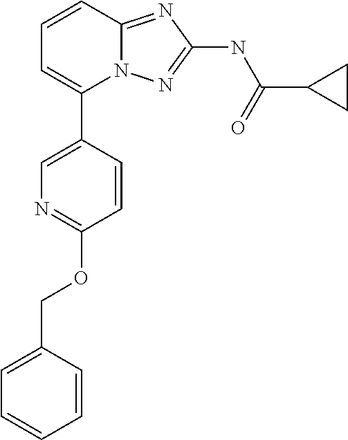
C1=CC(COC2=NC=C(C3=CC=CC4=NC(NC(C5CC5)=O)=NN34)C=C2)=CC=C1
